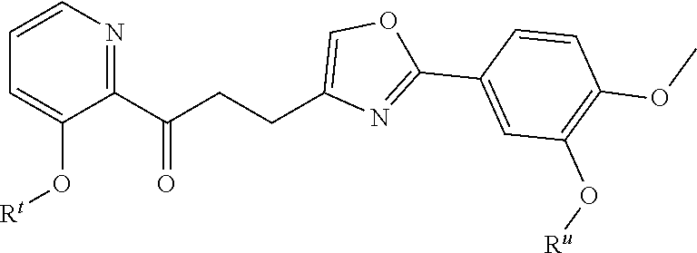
C1=CN=C(C(CCC2=COC(C3=CC(O[Ru])=C(OC)C=C3)=N2)=O)C(O[Rt])=C1
